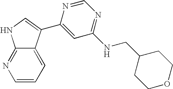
C1(C2=CNC3=NC=CC=C32)=CC(NCC2CCOCC2)=NC=N1
